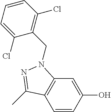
C1=CC(O)=CC2=C1C(C)=NN2CC1=C(Cl)C=CC=C1Cl
